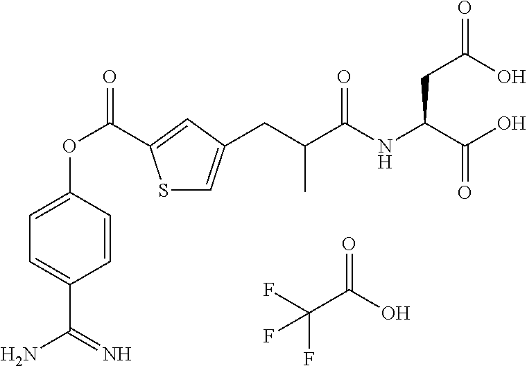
FC(C(O)=O)(F)F.S1C=C(CC(C(NC(C(O)=O)CC(=O)O)=O)C)C=C1C(OC1=CC=C(C(=N)N)C=C1)=O
